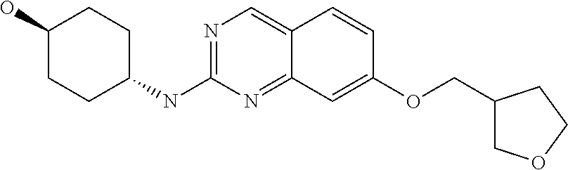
N1=C(NC2CCC(O)CC2)N=C2C(=C1)C=CC(OCC1COCC1)=C2
